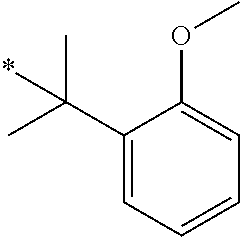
C1(C(C)(C)*)=CC=CC=C1OC
